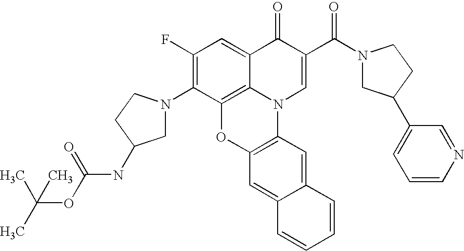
C1(F)=C(N2CC(NC(=O)OC(C)(C)C)CC2)C2=C3C(=C1)C(=O)C(C(N1CC(C4=CC=CN=C4)CC1)=O)=CN3C1=C(O2)C=C2C(=C1)C=CC=C2
